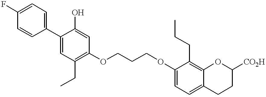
C1=C(F)C=CC(C2=CC(CC)=C(OCCCOC3=CC=C4C(=C3CCC)OC([CO2H])CC4)C=C2O)=C1
